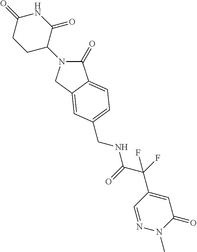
C1(=O)N(C2C(=O)NC(=O)CC2)CC2=CC(CNC(C(F)(C3=CC(=O)N(C)N=C3)F)=O)=CC=C12
